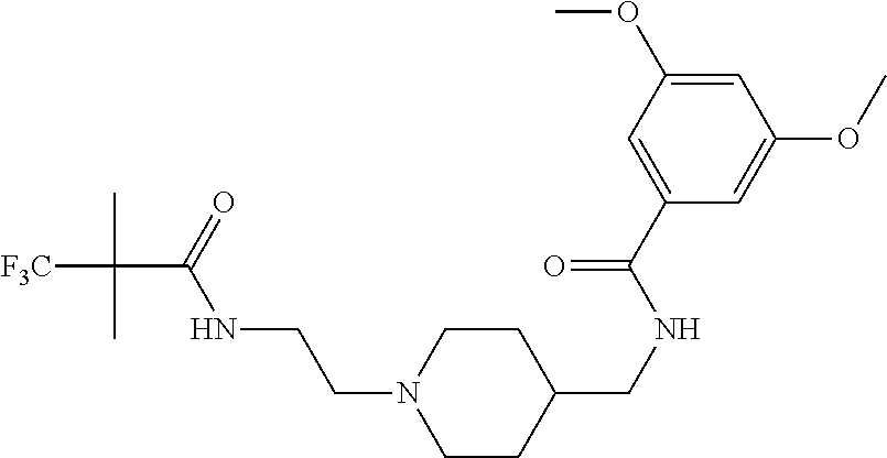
[F3C]C(C(=O)NCCN1CCC(CNC(C2=CC(OC)=CC(OC)=C2)=O)CC1)(C)C
